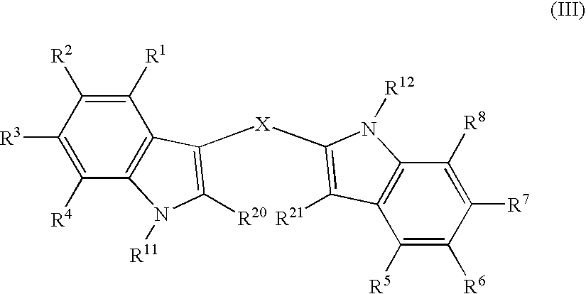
C1([R1])=C([R2])C([R3])=C([R4])C2=C1C([X]C1=C([R21])C3=C(C([R8])=C([R7])C([R6])=C3[R5])N1[R12])=C([R20])N2[R11]
